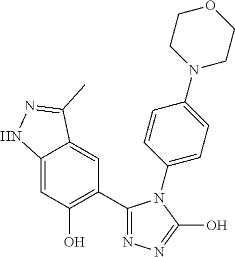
C12=CC(O)=C(C3=NN=C(O)N3C3=CC=C(N4CCOCC4)C=C3)C=C1C(C)=NN2
